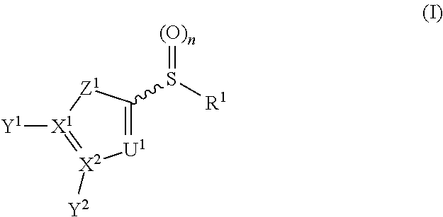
C1(S([R1])=[(O)n])=[U1][X2]([Y2])=[X1]([Y1])[Z1]1
